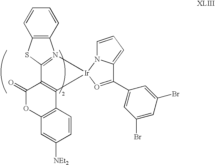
C12=C(C=CC=C1)N1=C(S2)C2=C(C3=C(OC2=O)C=C([NEt2])C=C3)[Ir]12O=C(C1=CC(Br)=CC(Br)=C1)C1=CC=CN21
